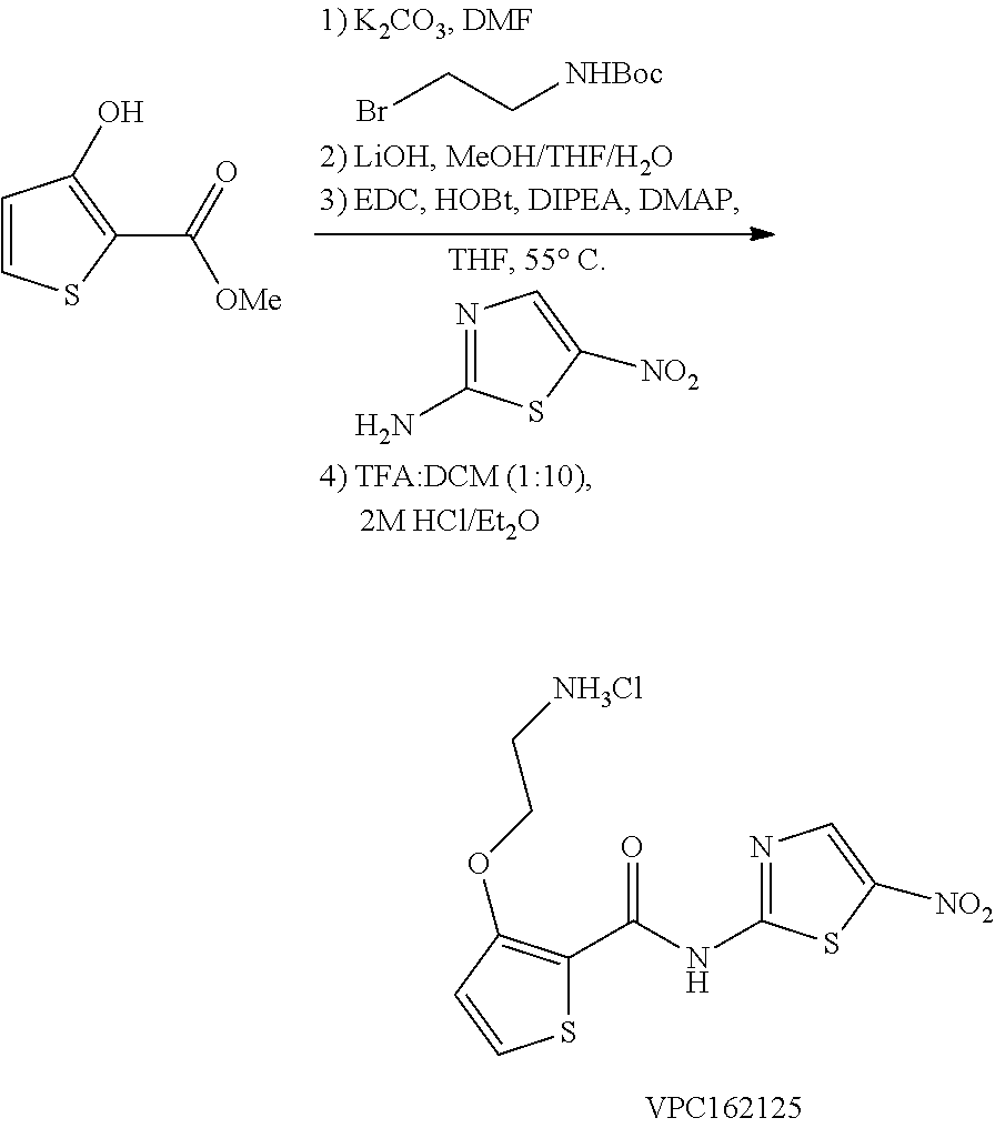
BrCC[NHBoc].N1=C(N)SC([NO2])=C1.C1=CSC(C(=O)[OMe])=C1O.N1=C(NC(=O)C2=C(OCC[NH3Cl])C=CS2)SC([NO2])=C1
